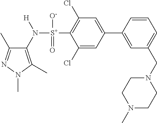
C1(C)=NN(C)C(C)=C1N([S+](C1=C(Cl)C=C(C2=CC(CN3CCN(C)CC3)=CC=C2)C=C1Cl)([O-])=O)[H]
